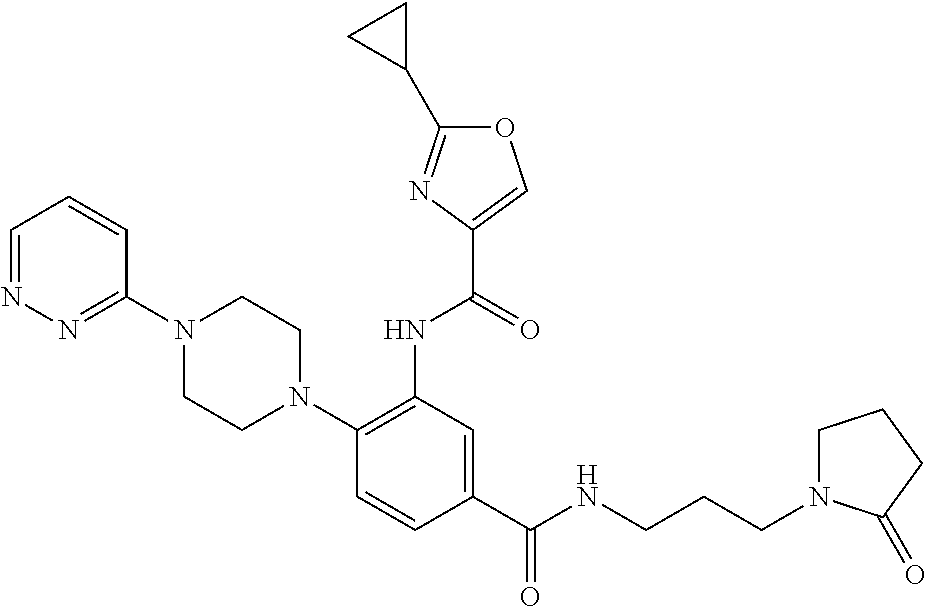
N1=CC=CC(N2CCN(C3=C(NC(=O)C4=COC(C5CC5)=N4)C=C(C(NCCCN4CCCC4=O)=O)C=C3)CC2)=N1
